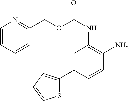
C1=C(C2=CC=CS2)C=CC(N)=C1NC(OCC1=NC=CC=C1)=O
